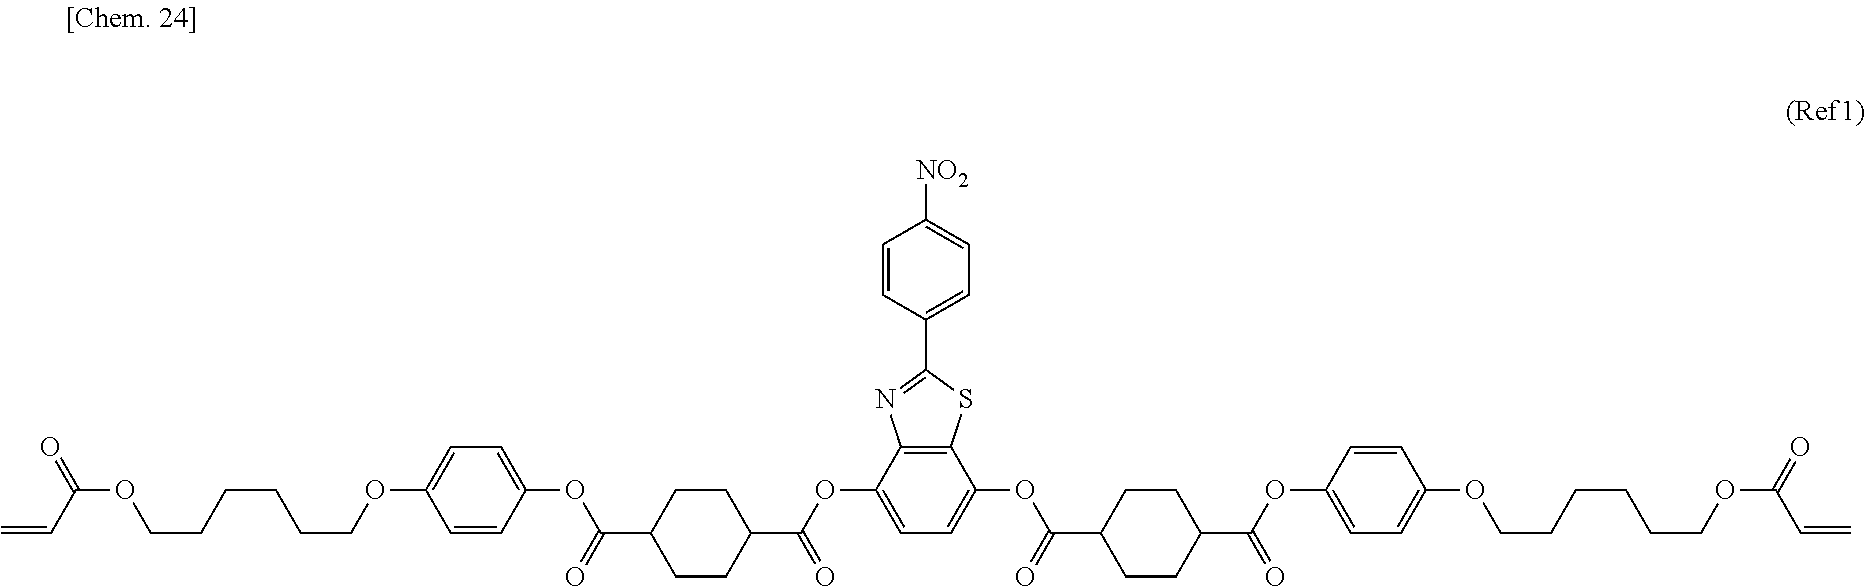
C=CC(OCCCCCCOC1=CC=C(OC(C2CCC(C(OC3=CC=C(OC(C4CCC(C(OC5=CC=C(OCCCCCCOC(C=C)=O)C=C5)=O)CC4)=O)C4=C3N=C(C3=CC=C([NO2])C=C3)S4)=O)CC2)=O)C=C1)=O
